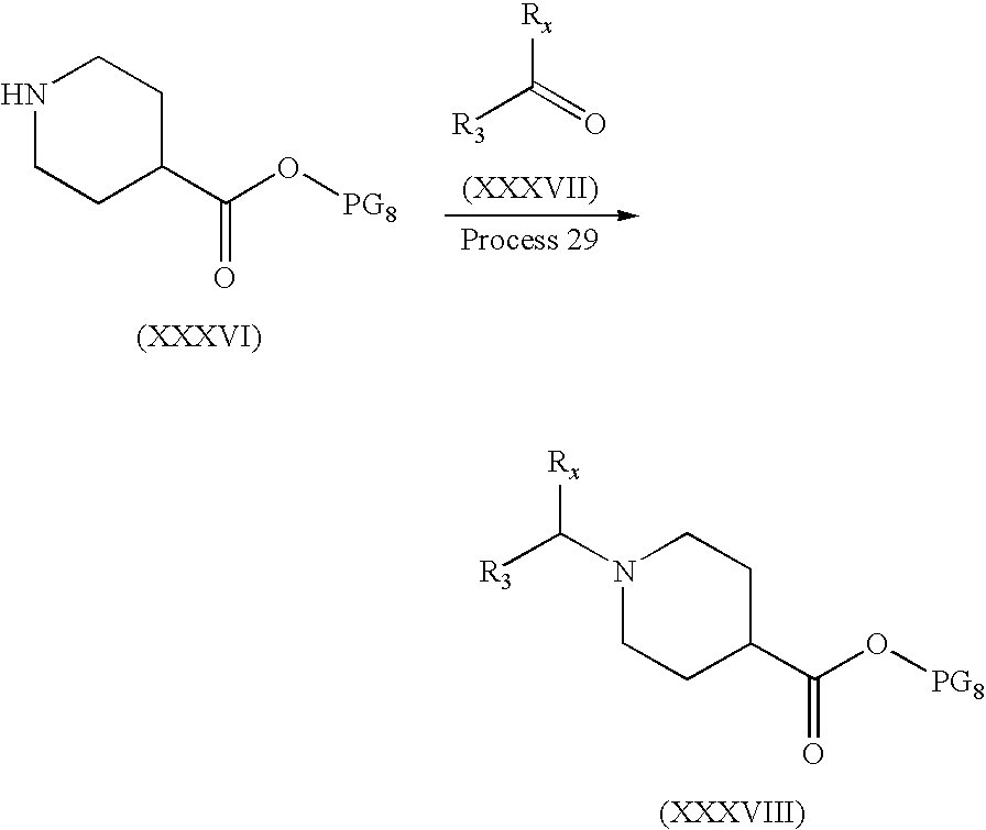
N1(C([R3])[Rx])CCC(C(=O)O[PG8])CC1.N1CCC(C(=O)O[PG8])CC1.[R3]C(=O)[Rx]
